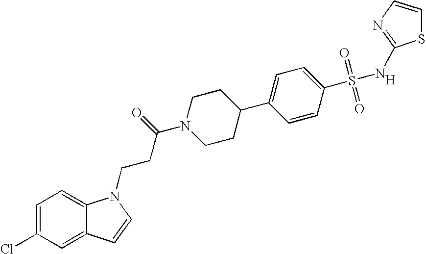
C1=C(Cl)C=C2C(=C1)N(CCC(N1CCC(C3=CC=C(S(=O)(=O)NC4=NC=CS4)C=C3)CC1)=O)C=C2.[H]
